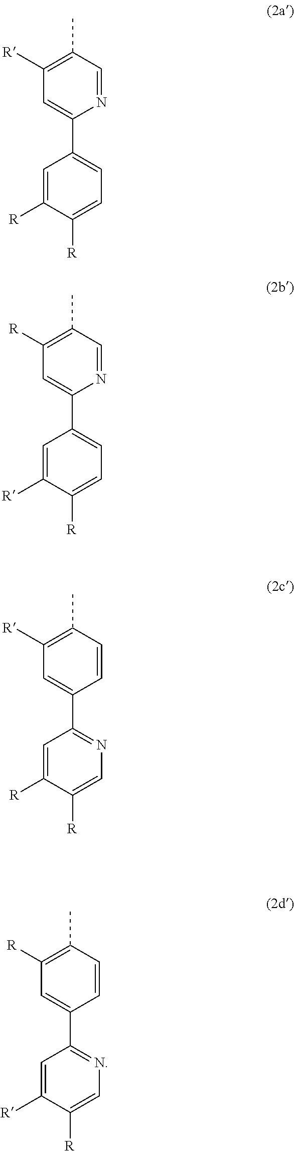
C1([R])=C(C)C=NC(C2=CC=C([R])C([R])=C2)=C1.C1([R])=C(C)C=NC(C2=CC=C([R])C([R])=C2)=C1.C1([R])=C(C)C=CC(C2=NC=C([R])C([R])=C2)=C1.C1([R])=C(C)C=CC(C2=NC=C([R])C([R])=C2)=C1
